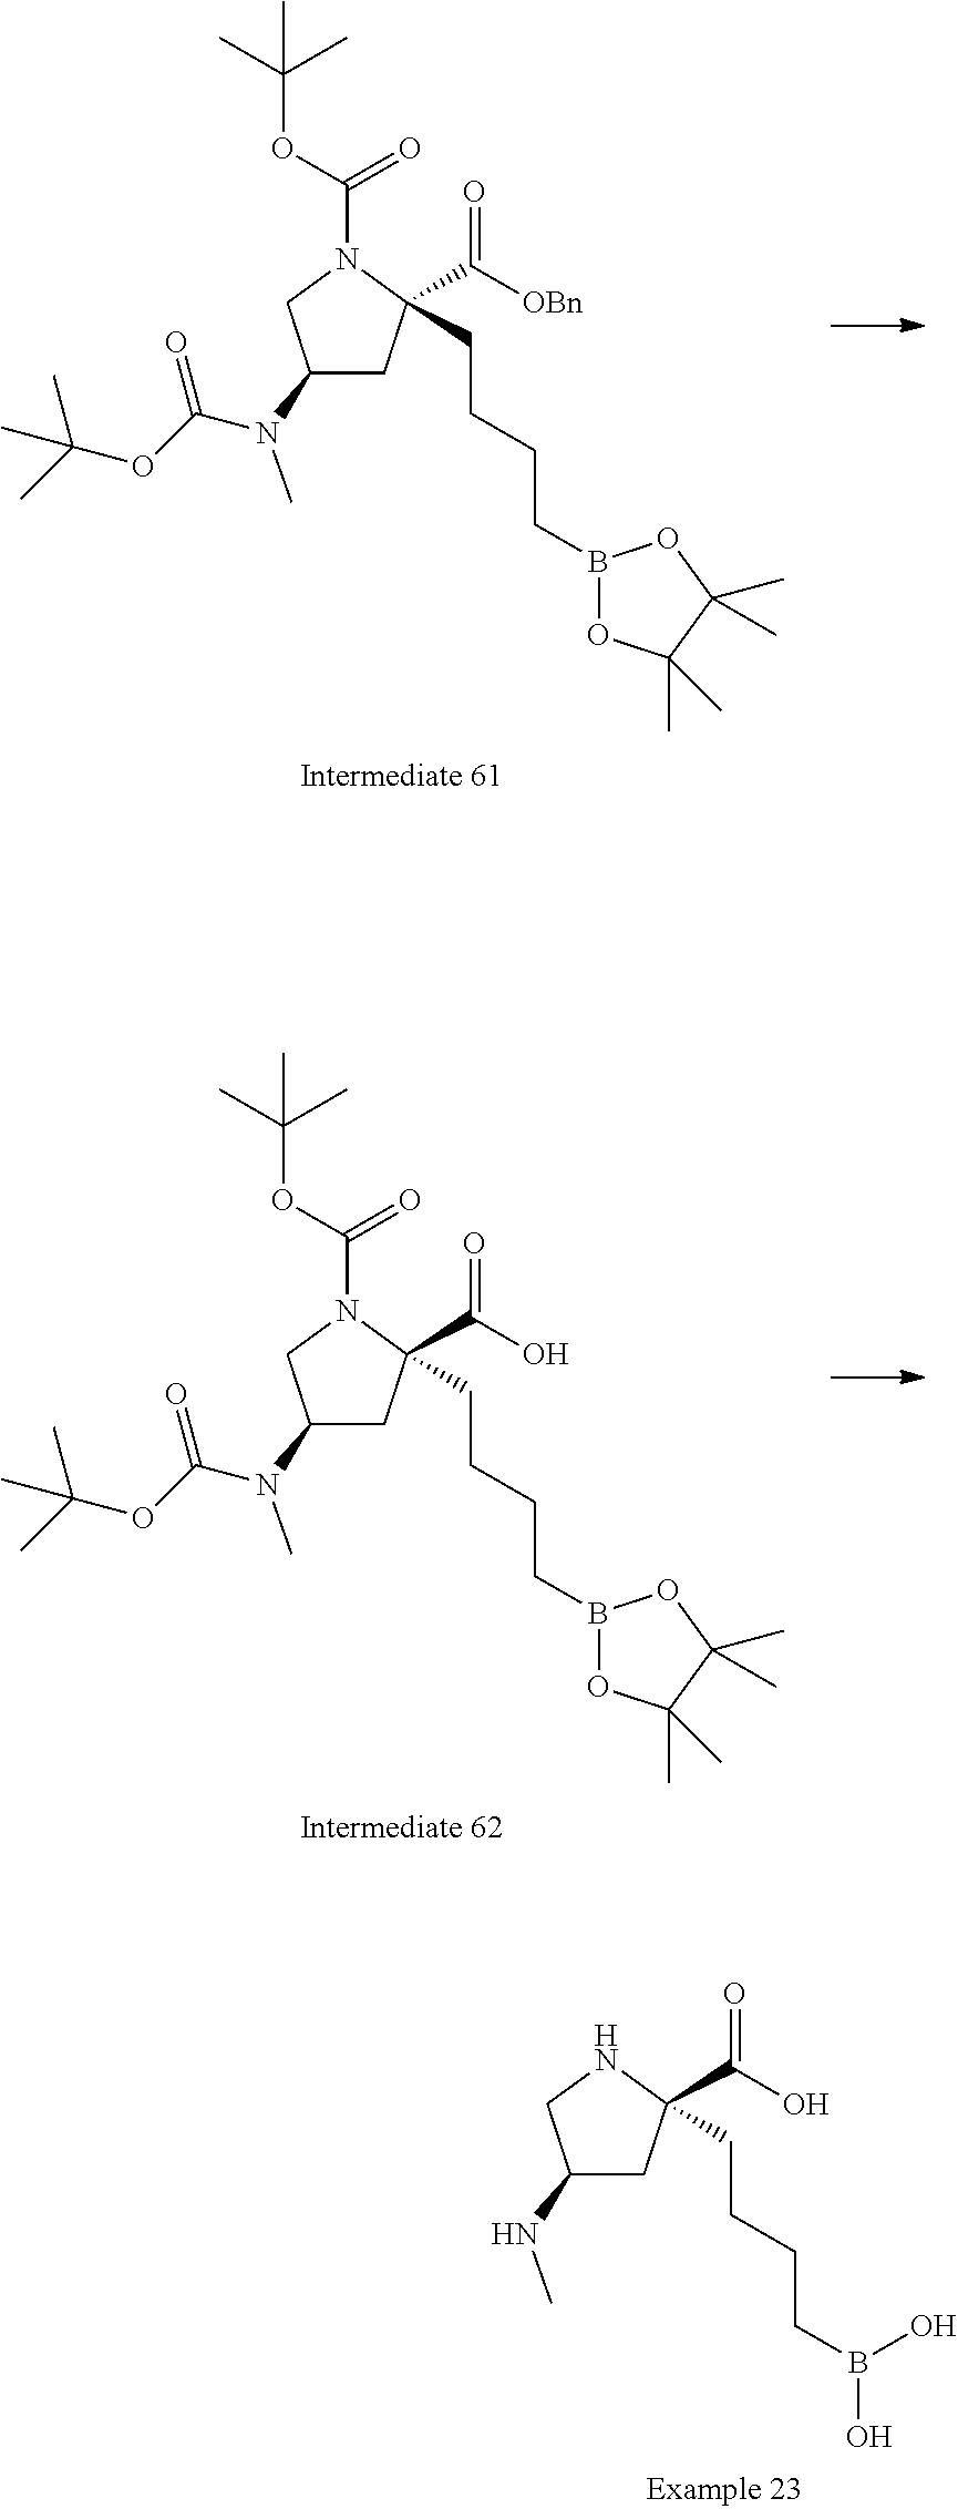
C1(N(C(OC(C)(C)C)=O)C)CC(C([OBn])=O)(CCCCB2OC(C)(C)C(C)(C)O2)N(C(OC(C)(C)C)=O)C1.C1(N(C(OC(C)(C)C)=O)C)CC(C(O)=O)(CCCCB2OC(C)(C)C(C)(C)O2)N(C(OC(C)(C)C)=O)C1.C1(NC)CC(C(O)=O)(CCCCB(O)O)NC1
